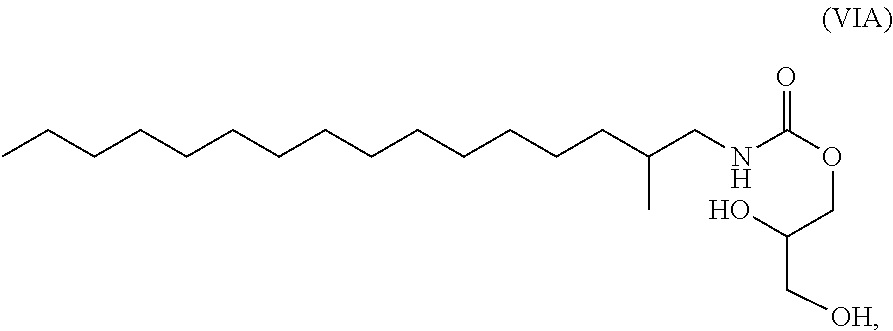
C(CCCCCCCCCCCC(CNC(OCC(O)C[OH])=O)C)CC
